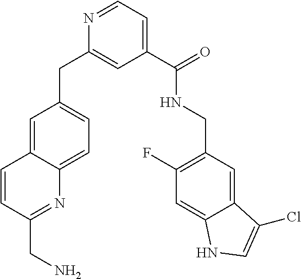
C1=C2C(=CC=C1CC1=CC(C(NCC3=C(F)C=C4C(=C3)C(Cl)=CN4)=O)=CC=N1)N=C(CN)C=C2
